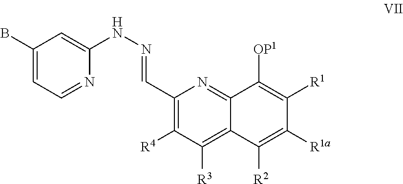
C1(C=NNC2=CC(B)=CC=N2)=C([R4])C([R3])=C2C(=N1)C([OP1])=C([R1])C([R1a])=C2[R2]
